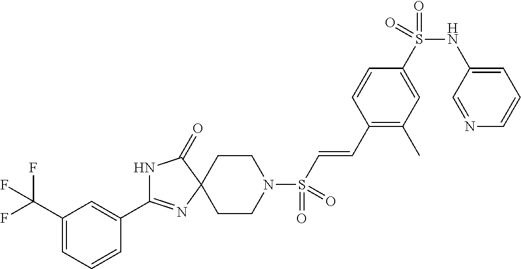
C1(C(F)(F)F)=CC=CC(C2=NC3(C(=O)N2)CCN(S(C=CC2=C(C)C=C(S(NC4=CC=CN=C4)(=O)=O)C=C2)(=O)=O)CC3)=C1
